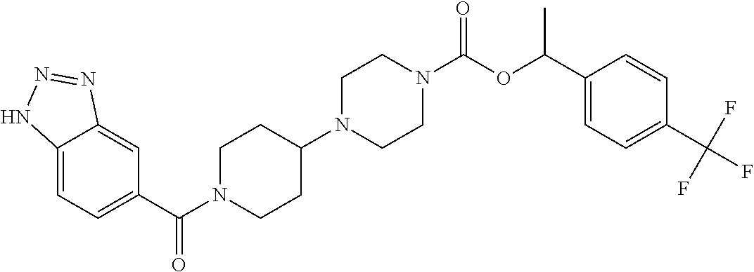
C12=CC=C(C(=O)N3CCC(N4CCN(C(=O)OC(C5=CC=C(C(F)(F)F)C=C5)C)CC4)CC3)C=C1N=NN2
